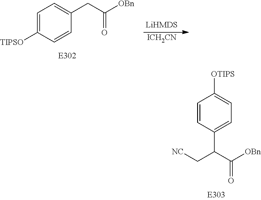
[NC]CC(C1=CC=C([OTIPS])C=C1)C(=O)[OBn].C1=C([TIPSO])C=CC(CC([OBn])=O)=C1.[ICH2CN]
